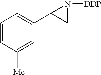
C1=CC([Me])=CC(C2CN2[DDP])=C1
